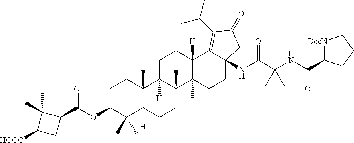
C1(C(NC(C(NC23C(=C(C(C)C)C(=O)C2)C2([H])C(C)(CC3)C3(C)C([H])(CC2)C2(C)C([H])(CC3)C(C)(C)C(OC(C3C(C)(C)C([HOOC])C3)=O)CC2)=O)(C)C)=O)[BocN]CCC1
